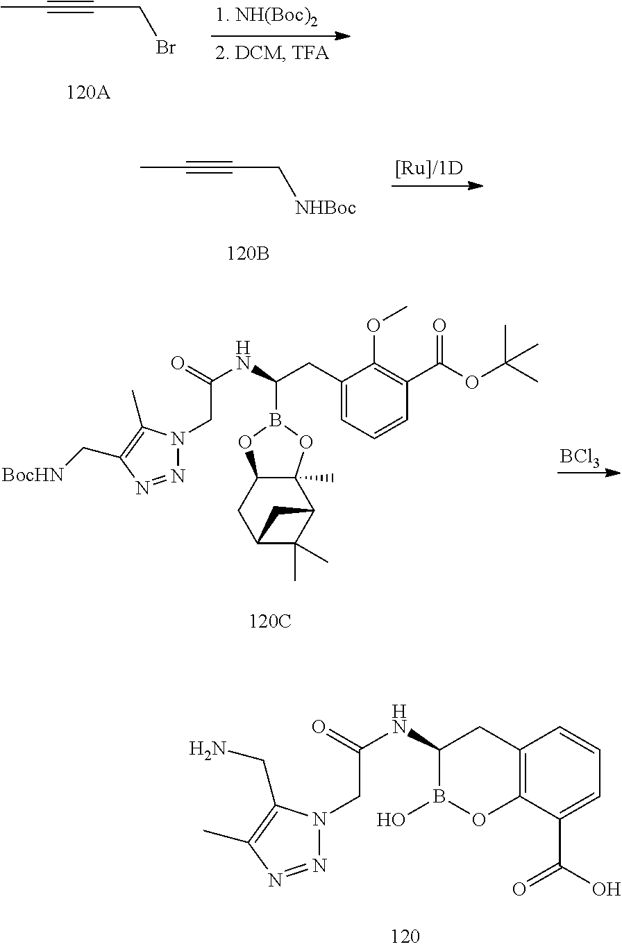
C(CBr)#CC.C(C[NHBoc])#CC.[BCl3].C1(CC(NC(=O)CN2N=NC(C[BocHN])=C2C)B2OC3(C)C(O2)CC2C(C)(C)C3C2)=CC=CC(C(OC(C)(C)C)=O)=C1OC.C12=C(C(C(O)=O)=CC=C1)OB(O)C(NC(=O)CN1N=NC(C)=C1CN)C2
